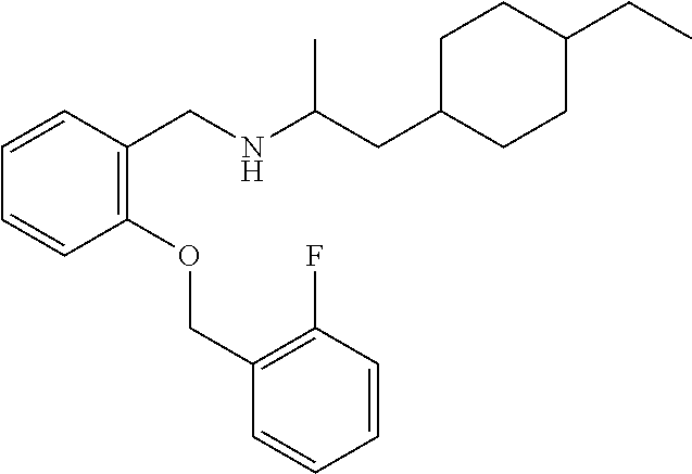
C1=CC=CC(CNC(CC2CCC(CC)CC2)C)=C1OCC1=C(F)C=CC=C1
